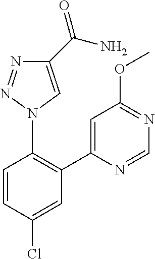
C1=CC(Cl)=CC(C2=CC(OC)=NC=N2)=C1N1C=C(C(N)=O)N=N1
